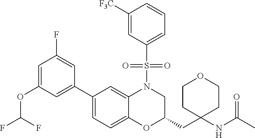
C1(C2=CC=C3C(=C2)N(S(C2=CC=CC([F3C])=C2)(=O)=O)CC(CC2(NC(C)=O)CCOCC2)O3)=CC(OC(F)F)=CC(F)=C1
